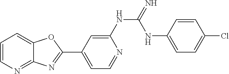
C1=C(NC(=N)NC2=CC=C(Cl)C=C2)N=CC=C1C1=NC2=NC=CC=C2O1
